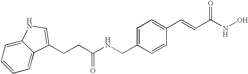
C(C1=CC=C(C=CC(NO)=O)C=C1)NC(CCC1=CNC2=CC=CC=C21)=O
